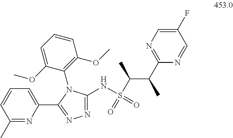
N1=C(NS(C(C(C2=NC=C(F)C=N2)C)C)(=O)=O)N(C2=C(OC)C=CC=C2OC)C(C2=CC=CC(C)=N2)=N1
